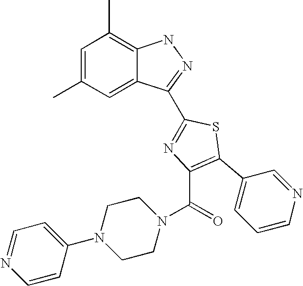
C1=C(C)C=C2C(=C1C)NN=C2C1=NC(C(N2CCN(C3=CC=NC=C3)CC2)=O)=C(C2=CC=CN=C2)S1
